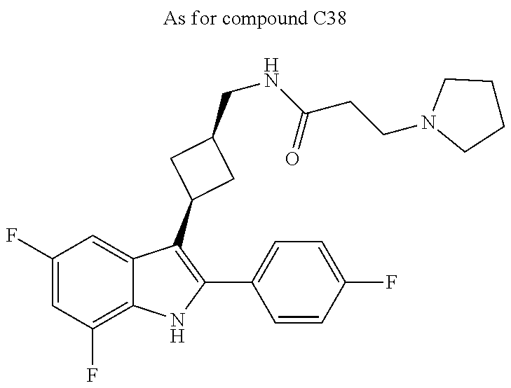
C1(F)=CC(F)=C2C(=C1)C(C1CC(CNC(CCN3CCCC3)=O)C1)=C(C1=CC=C(F)C=C1)N2
